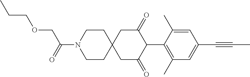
C1CN(C(=O)COCCC)CCC12CC(=O)C(C1=C(C)C=C(C#CC)C=C1C)C(=O)C2
